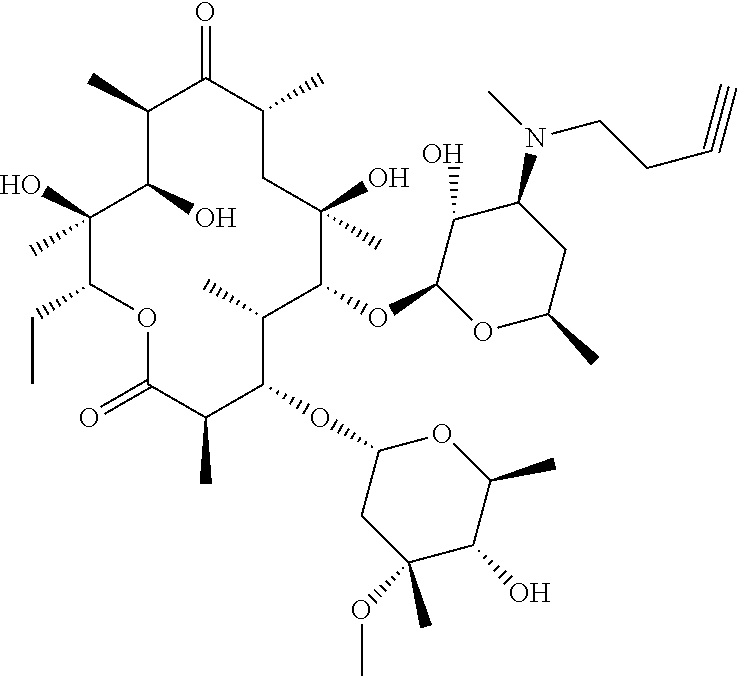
C1(O)C(O)(C)C(CC)OC(=O)C(C)C(OC2CC(C)(OC)C(O)C(C)O2)C(C)C(OC2C(O)C(N(C)CCC#C)CC(C)O2)C(O)(C)CC(C)C(=O)C1C
